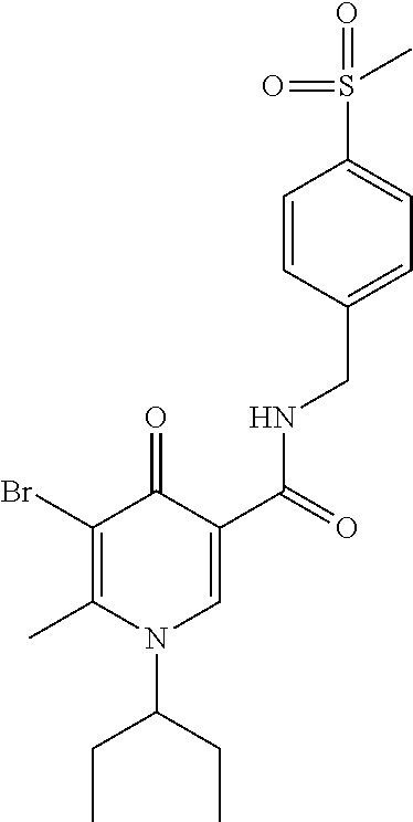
C1(Br)=C(C)N(C(CC)CC)C=C(C(=O)NCC2=CC=C(S(=O)(=O)C)C=C2)C1=O
